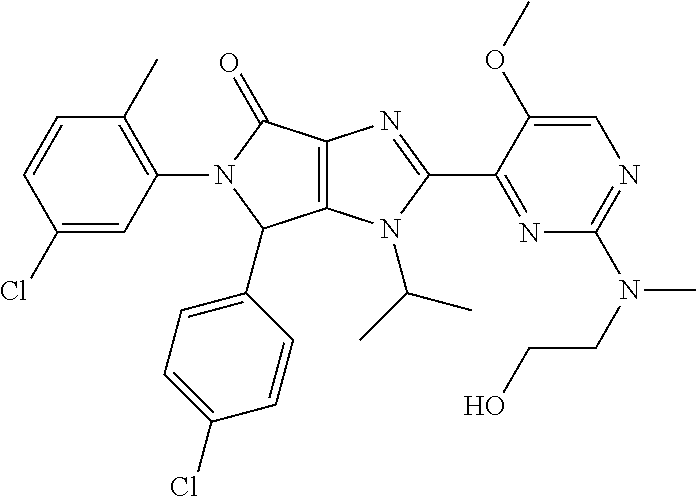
C12=C(N(C(C)C)C(C3=NC(N(CCO)C)=NC=C3OC)=N1)C(C1=CC=C(Cl)C=C1)N(C1=C(C)C=CC(Cl)=C1)C2=O
